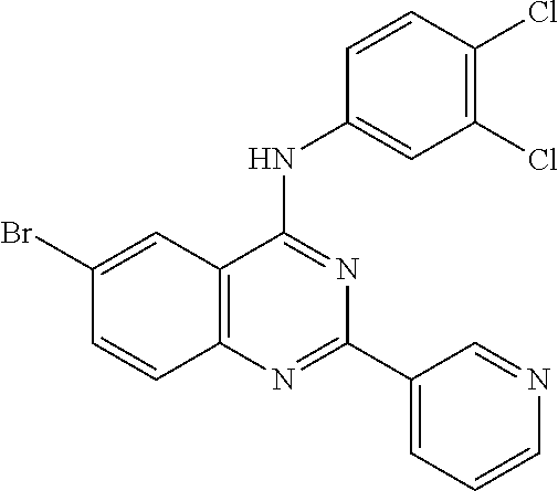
C1(Br)=CC2=C(C=C1)N=C(C1=CC=CN=C1)N=C2NC1=CC(Cl)=C(Cl)C=C1
